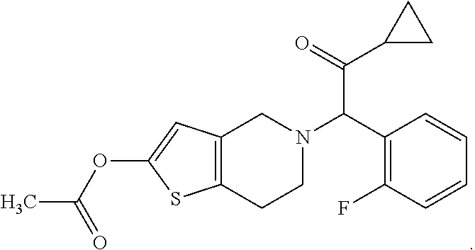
C12=C(CCN(C(C(C3CC3)=O)C3=C(F)C=CC=C3)C1)SC(OC(=O)C)=C2
